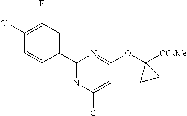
C1(C2=CC(F)=C(Cl)C=C2)=NC([G])=CC(OC2([CO2Me])CC2)=N1
